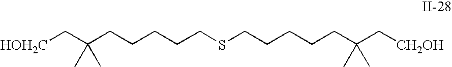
C(CCCCC(C[HOH2C])(C)C)SCCCCCC(C[CH2OH])(C)C
